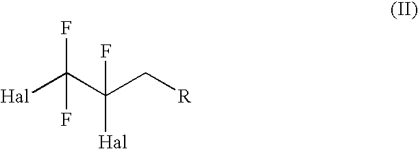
C(C(C[R])([Hal])F)([Hal])(F)F
